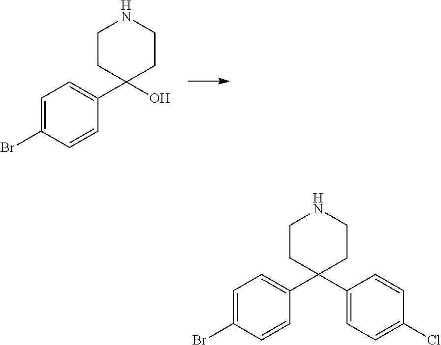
C1=C(Br)C=CC(C2(O)CCNCC2)=C1.C1=C(Br)C=CC(C2(C3=CC=C(Cl)C=C3)CCNCC2)=C1
